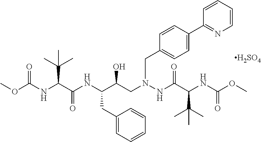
C(NC(C(NC(C(CN(NC(C(NC(OC)=O)C(C)(C)C)=O)CC1=CC=C(C2=NC=CC=C2)C=C1)O)CC1=CC=CC=C1)=O)C(C)(C)C)(OC)=O.[H2SO4]
